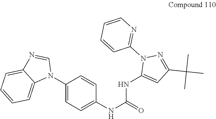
C1(N2C=NC3=CC=CC=C23)=CC=C(NC(NC2=CC(C(C)(C)C)=NN2C2=NC=CC=C2)=O)C=C1
